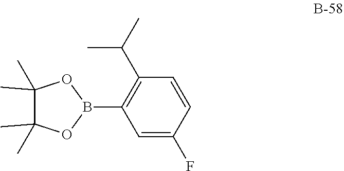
C1(C)(C)OB(C2=C(C(C)C)C=CC(F)=C2)OC1(C)C
